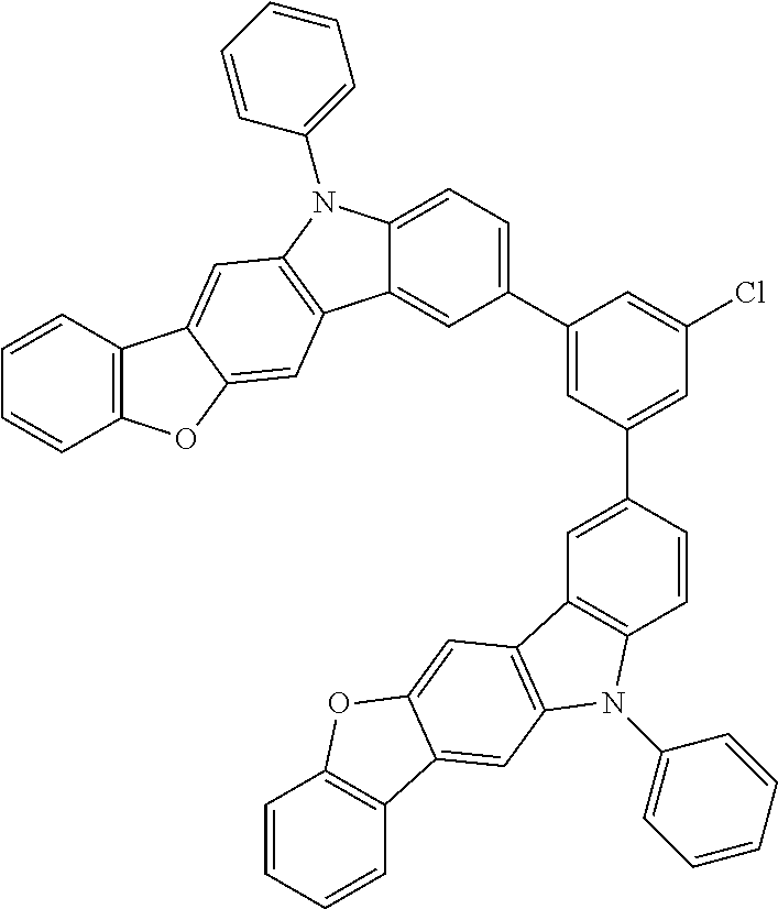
C1(C2=CC(C3=CC4=C(C=C3)N(C3=CC=CC=C3)C3=C4C=C4C(=C3)C3=C(O4)C=CC=C3)=CC(Cl)=C2)=CC=C2C(=C1)C1=C(N2C2=CC=CC=C2)C=C2C(=C1)OC1=C2C=CC=C1
